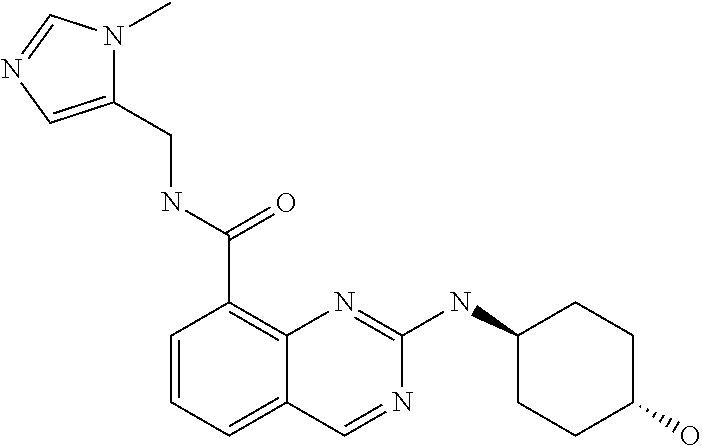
C1=CC=C2C(=C1C(NCC1=CN=CN1C)=O)N=C(NC1CCC(O)CC1)N=C2
